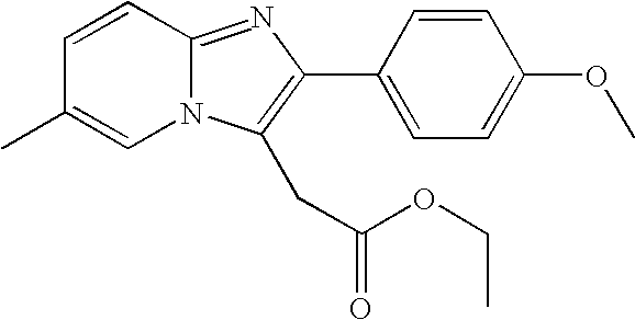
C1=CC2=NC(C3=CC=C(OC)C=C3)=C(CC(OCC)=O)N2C=C1C
